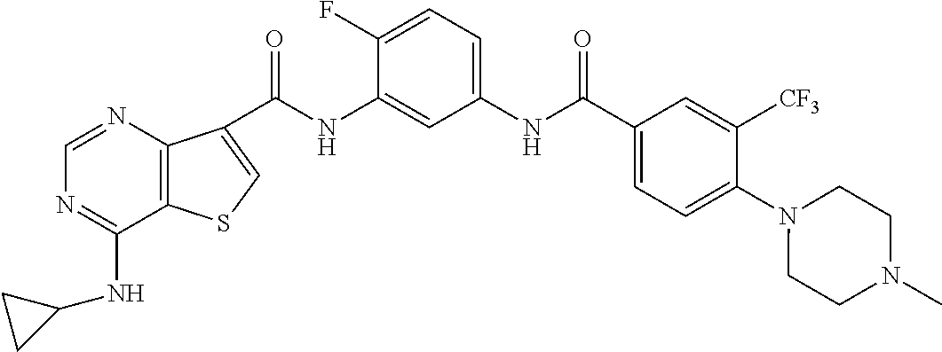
C(NC1=CC(NC(C2=CC=C(N3CCN(C)CC3)C([CF3])=C2)=O)=CC=C1F)(=O)C1=CSC2=C1N=CN=C2NC1CC1
